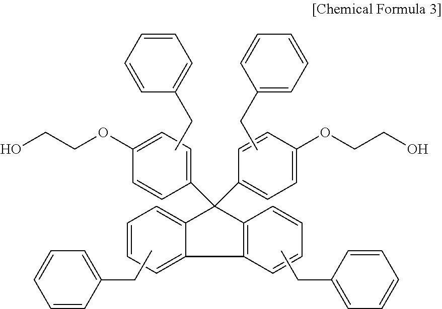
C1=CC=C2C(=C1)C(C1=CC=C(OCCO)C=C1)(C1=CC=C(OCCO)C=C1)C1=C2C=CC=C1.CCC1=CC=CC=C1.CCC1=CC=CC=C1.CCC1=CC=CC=C1.CCC1=CC=CC=C1
